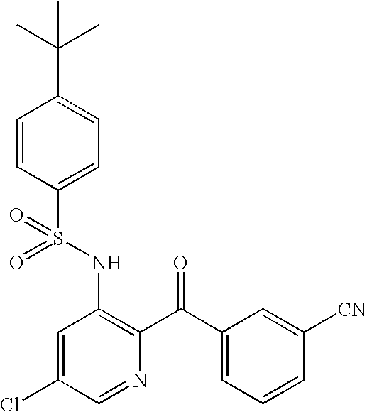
O=S(NC1=C(C(C2=CC=CC([CN])=C2)=O)N=CC(Cl)=C1)(=O)C1=CC=C(C(C)(C)C)C=C1
